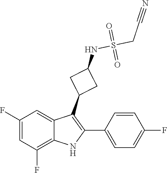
S(=O)(=O)(CC#N)NC1CC(C2=C(C3=CC=C(F)C=C3)NC3=C(F)C=C(F)C=C23)C1
